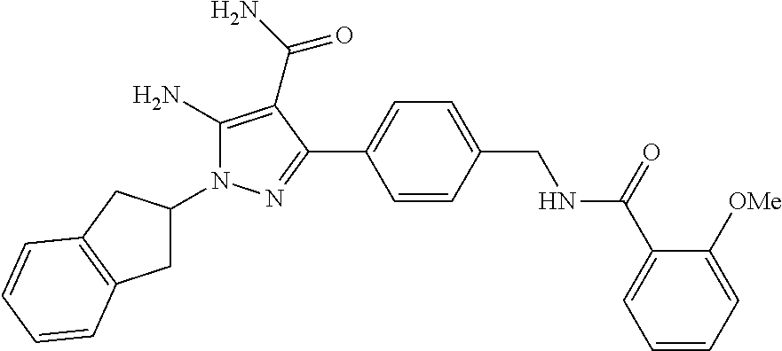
C1C(N2C(N)=C(C(N)=O)C(C3=CC=C(CNC(C4=CC=CC=C4[OMe])=O)C=C3)=N2)CC2=C1C=CC=C2
